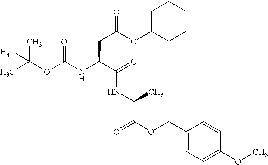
C(OC(NC(C(NC(C)C(=O)OCC1=CC=C(OC)C=C1)=O)CC(OC1CCCCC1)=O)=O)(C)(C)C
